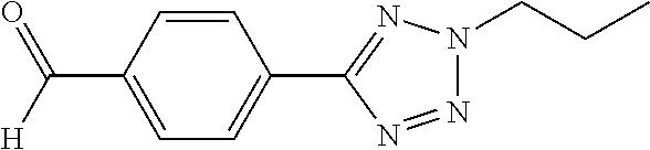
C1=CC(C([H])=O)=CC=C1C1=NN(CCC)N=N1
